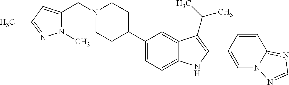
C1(C2CCN(CC3=CC(C)=NN3C)CC2)=CC=C2C(=C1)C(C(C)C)=C(C1=CN3C(=NC=N3)C=C1)N2
